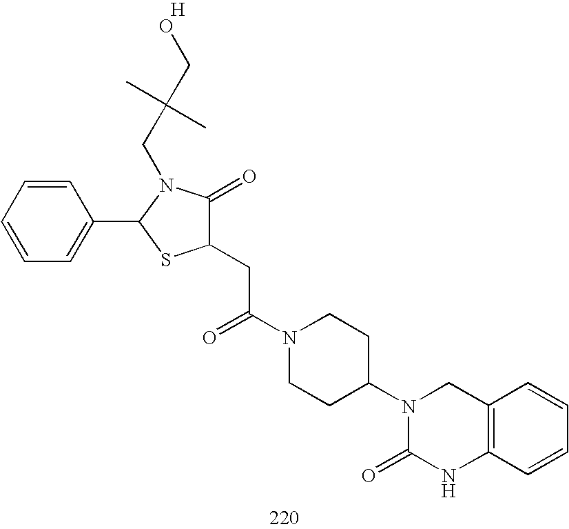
C1(CC(N2CCC(N3C(=O)NC4=C(C3)C=CC=C4)CC2)=O)C(=O)N(CC(CO)(C)C)C(C2=CC=CC=C2)S1.[H]
